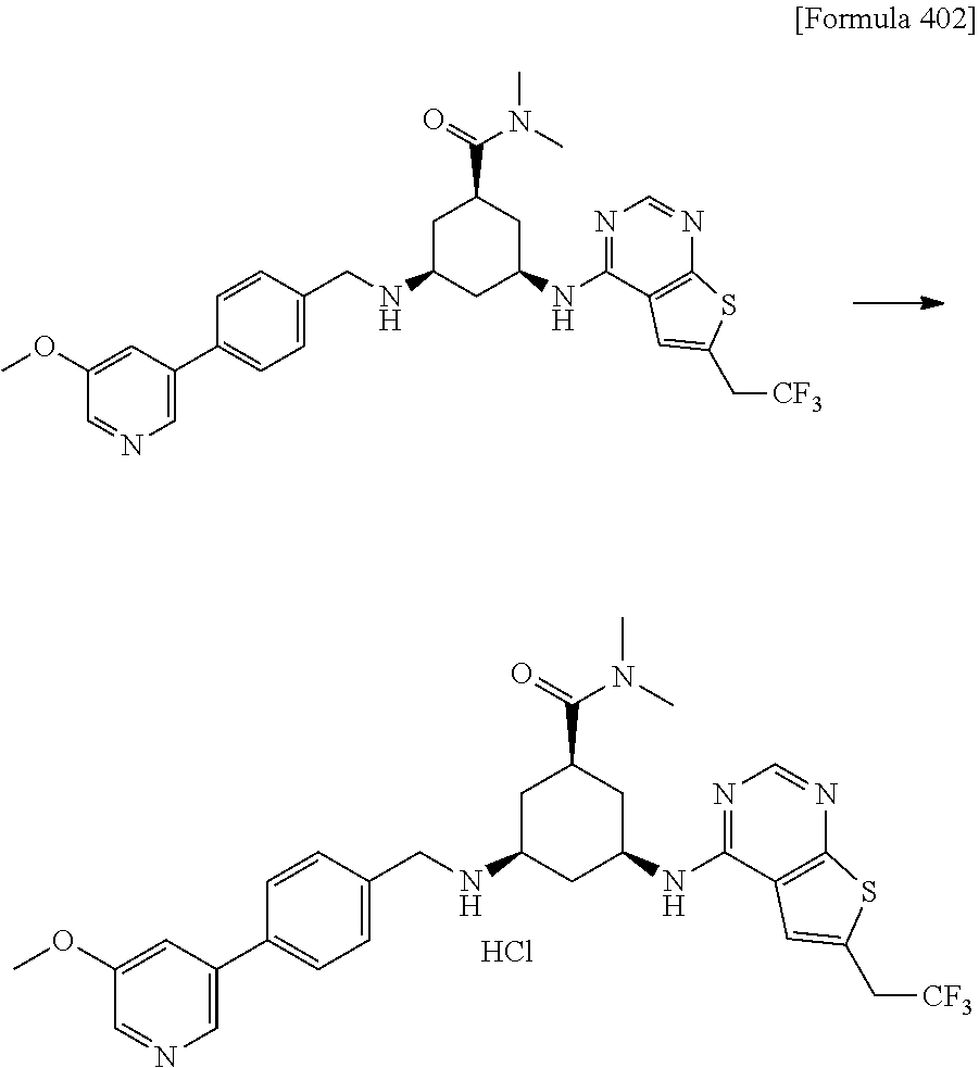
C1C(NCC2=CC=C(C3=CN=CC(OC)=C3)C=C2)CC(NC2=NC=NC3=C2C=C(C[CF3])S3)CC1C(=O)N(C)C.Cl.C1C(NCC2=CC=C(C3=CN=CC(OC)=C3)C=C2)CC(NC2=NC=NC3=C2C=C(C[CF3])S3)CC1C(=O)N(C)C
